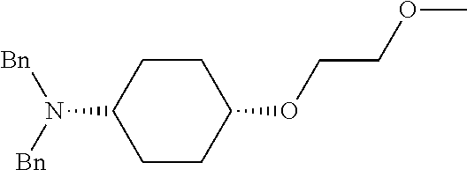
C1C(N([Bn])[Bn])CCC(OCCOC)C1
